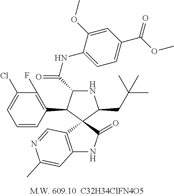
C12=C(C=NC(C)=C1)C1(C(=O)N2)C(CC(C)(C)C)NC(C(NC2=CC=C(C(OC)=O)C=C2OC)=O)C1C1=C(F)C(Cl)=CC=C1
